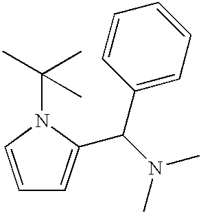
C1=CN(C(C)(C)C)C(C(N(C)C)C2=CC=CC=C2)=C1
